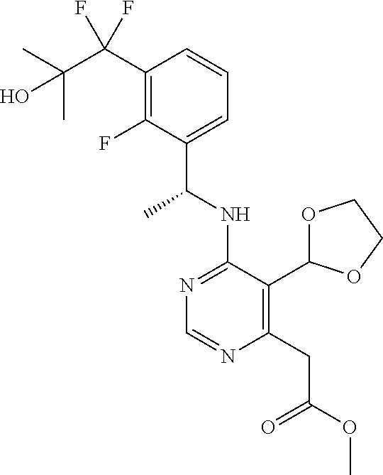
N1=C(NC(C)C2=CC=CC(C(F)(C(C)(C)O)F)=C2F)C(C2OCCO2)=C(CC(=O)OC)N=C1
